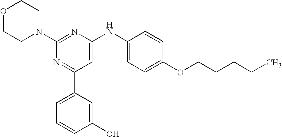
C1(N2CCOCC2)=NC(NC2=CC=C(OCCCCC)C=C2)=CC(C2=CC=CC(O)=C2)=N1
